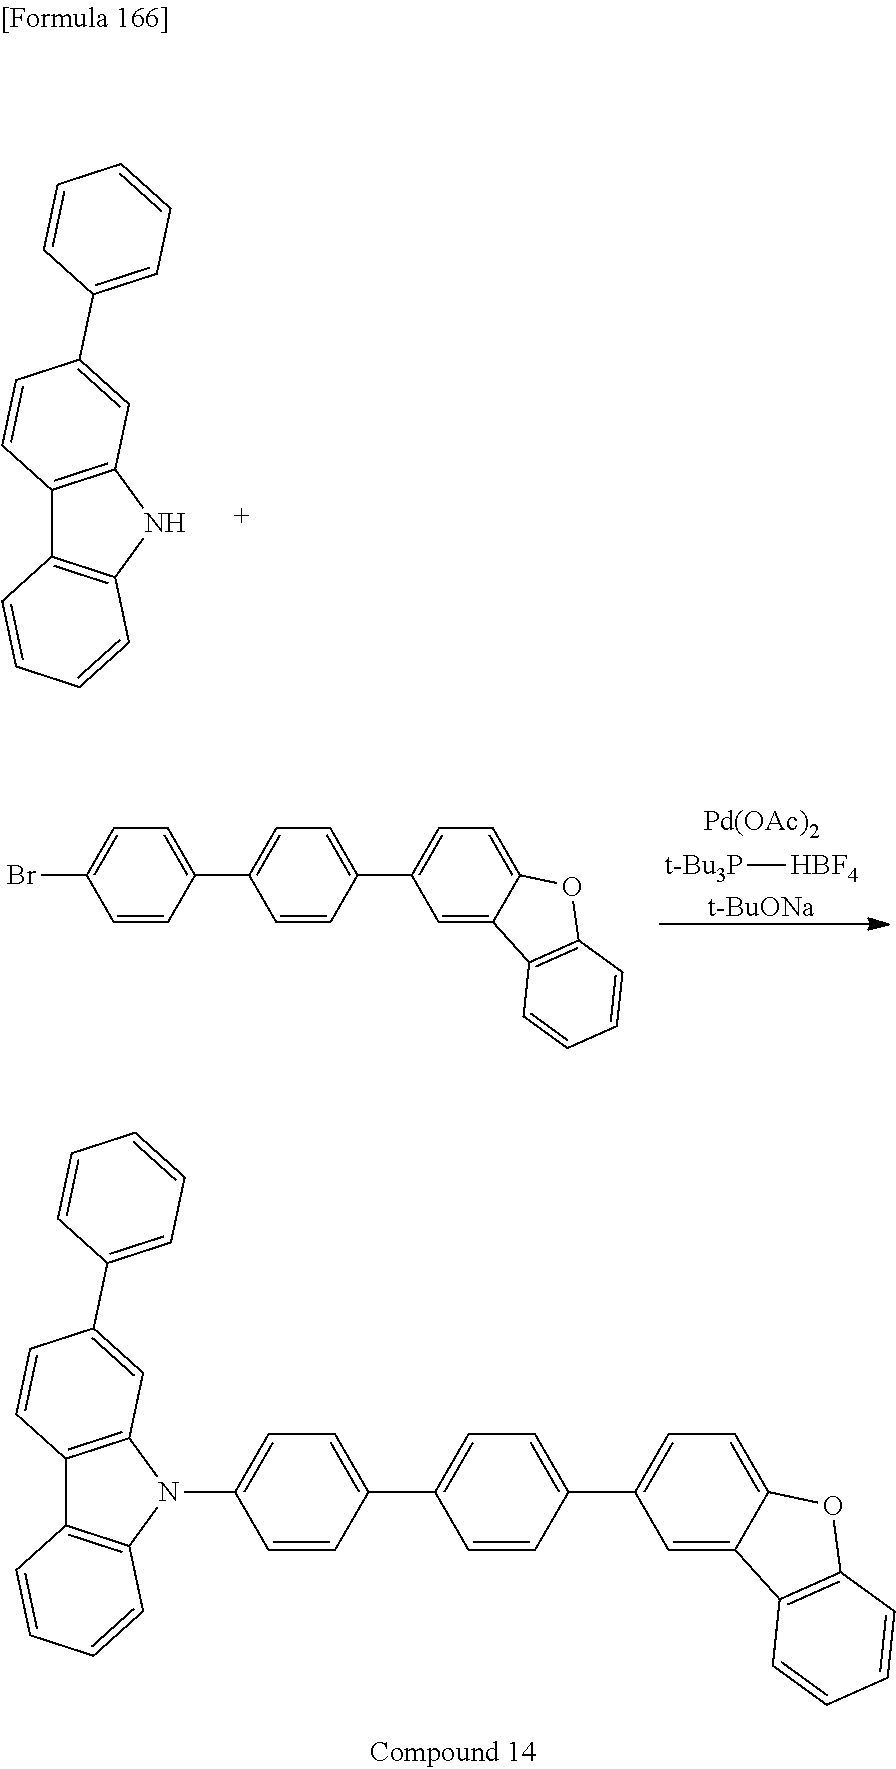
C12=C(NC3=C1C=CC=C3)C=C(C1=CC=CC=C1)C=C2.[Pd(OAc)2].[t-Bu3P][HBF4].[t-BuONa].BrC1=CC=C(C2=CC=C(C3=CC=C4C(=C3)C3=C(O4)C=CC=C3)C=C2)C=C1.C12=C(C=C(C3=CC=CC=C3)C=C1)N(C1=CC=C(C3=CC=C(C4=CC=C5C(=C4)C4=C(O5)C=CC=C4)C=C3)C=C1)C1=C2C=CC=C1
